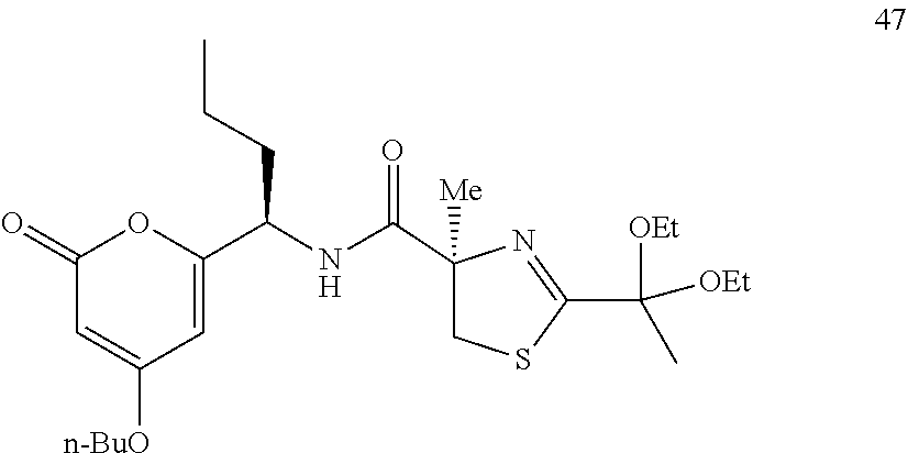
C1(C(C)([OEt])[OEt])=NC(C(NC(C2=CC([n-BuO])=CC(=O)O2)CCC)=O)([Me])CS1
